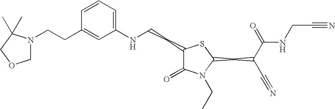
C(CC1=CC(NCCC2C(=O)N(CC)C(CC(C#N)C(=O)NCC#N)S2)=CC=C1)N1COCC1(C)C
